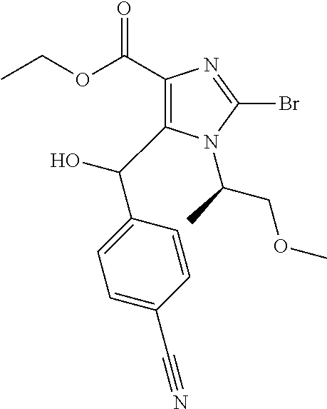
C1(C(OCC)=O)=C(C(O)C2=CC=C(C#N)C=C2)N(C(C)COC)C(Br)=N1
